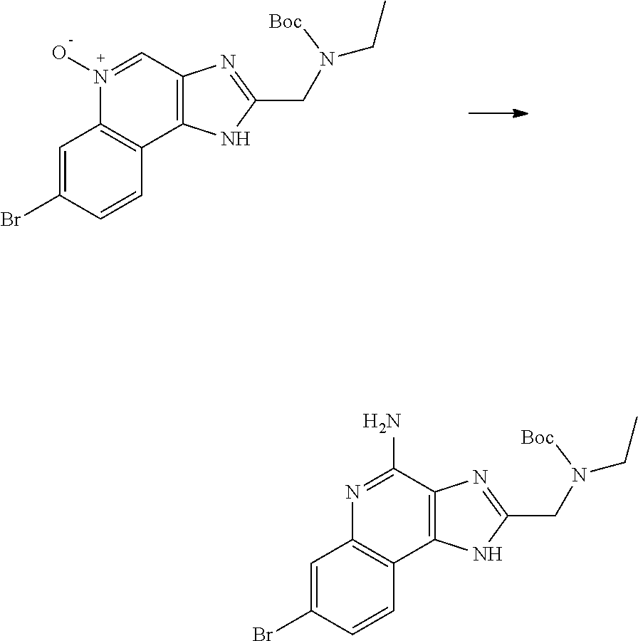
C1=C(Br)C=CC2=C1N(O)=CC1=C2NC(CN(CC)[Boc])=N1.C1=C(Br)C=CC2=C1N=C(N)C1=C2NC(CN(CC)[Boc])=N1
